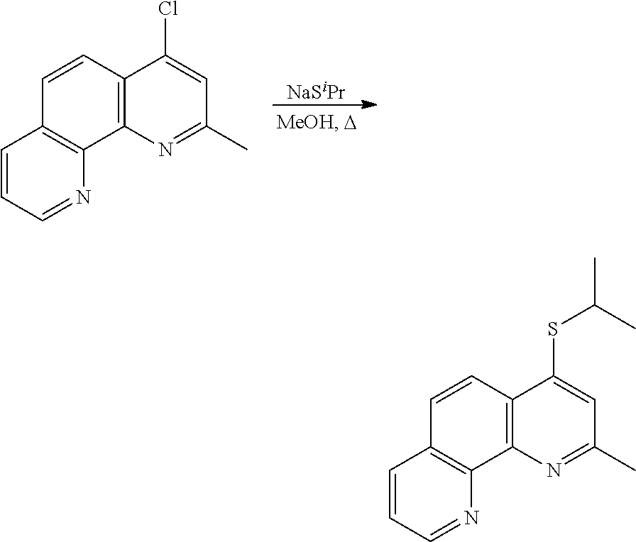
[NaSiPr].C1=CC=NC2=C1C=CC1=C2N=C(C)C=C1Cl.C1=CC=NC2=C1C=CC1=C2N=C(C)C=C1SC(C)C
